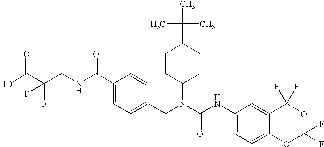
OC(C(CNC(C1=CC=C(CN(C(NC2=CC=C3C(=C2)C(F)(F)OC(F)(F)O3)=O)C2CCC(C(C)(C)C)CC2)C=C1)=O)(F)F)=O
